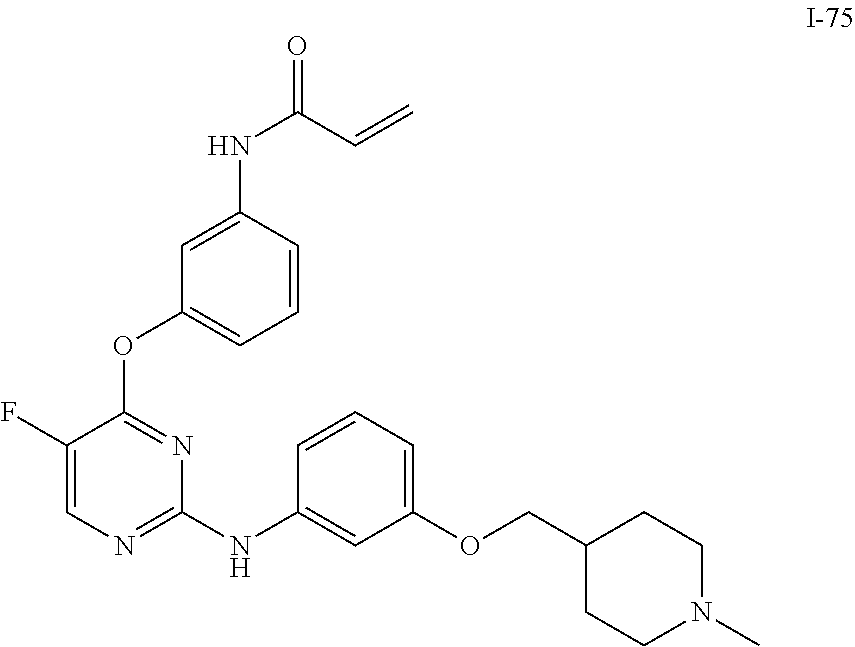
C1=CC(NC(=O)C=C)=CC(OC2=NC(NC3=CC(OCC4CCN(C)CC4)=CC=C3)=NC=C2F)=C1
